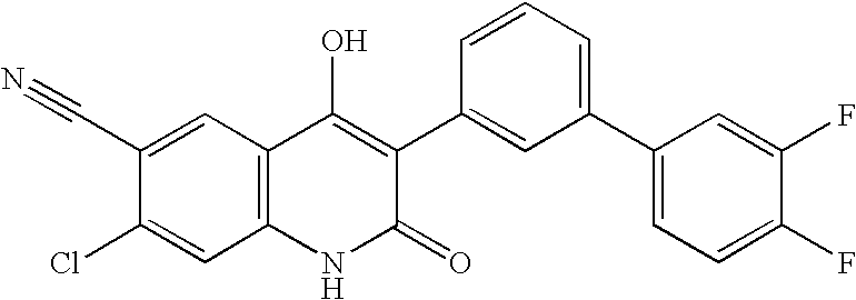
C12=C(NC(=O)C(C3=CC(C4=CC=C(F)C(F)=C4)=CC=C3)=C1O)C=C(Cl)C(C#N)=C2
